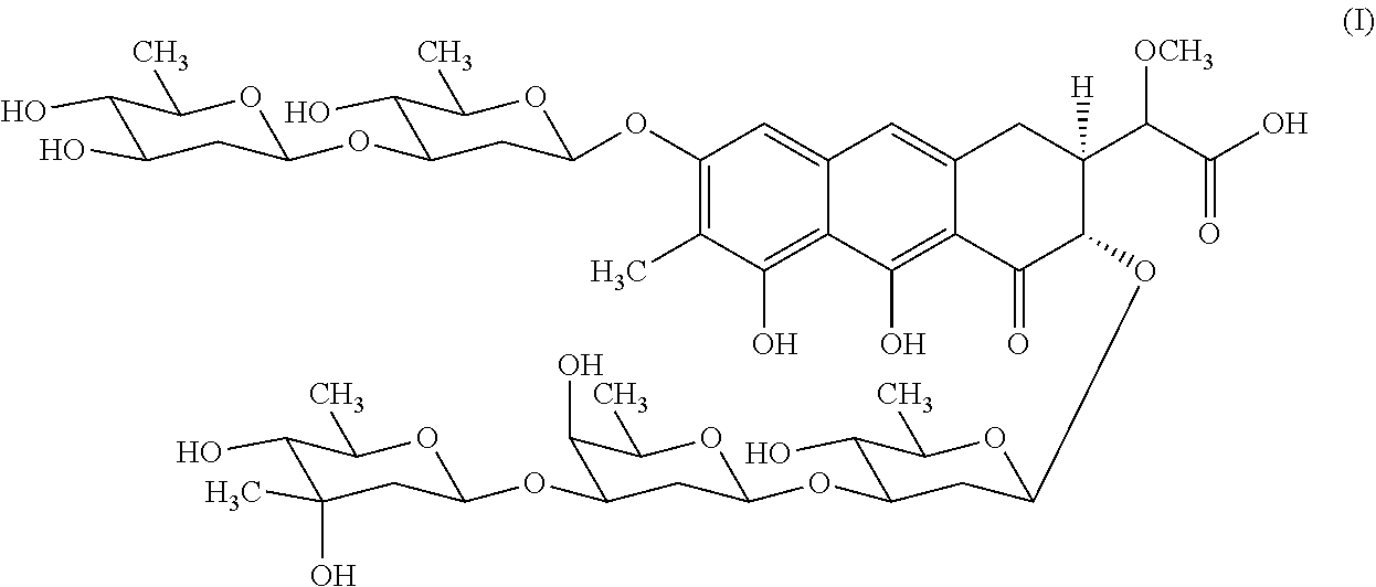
C1(OC2CC(OC3CC(O)C(O)C(C)O3)C(O)C(C)O2)=C(C)C(O)=C2C(=C1)C=C1C(=C2O)C(=O)C(OC2CC(OC3CC(OC4CC(C)(O)C(O)C(C)O4)C(O)C(C)O3)C(O)C(C)O2)C(C(C(O)=O)[OCH3])([H])C1
